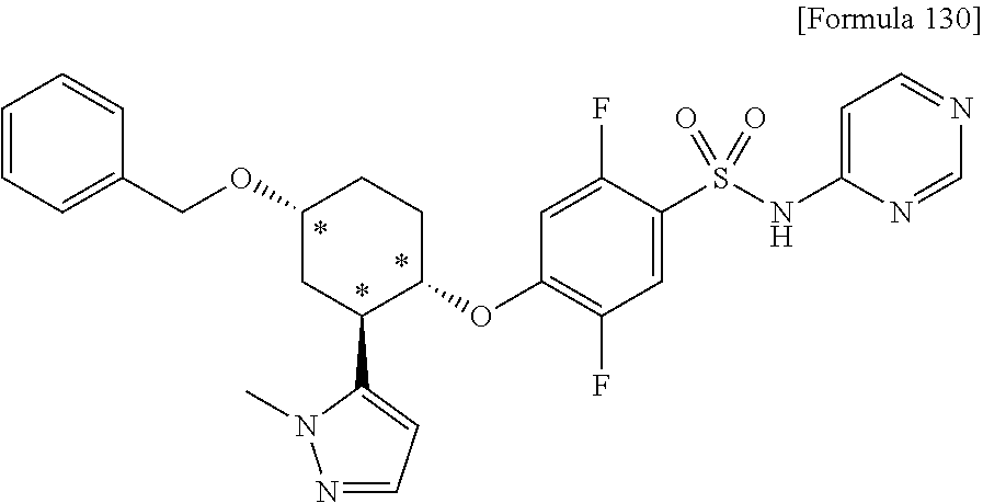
C1(OC2=C(F)C=C(S(NC3=CC=NC=N3)(=O)=O)C(F)=C2)CCC(OCC2=CC=CC=C2)CC1C1=CC=NN1C
